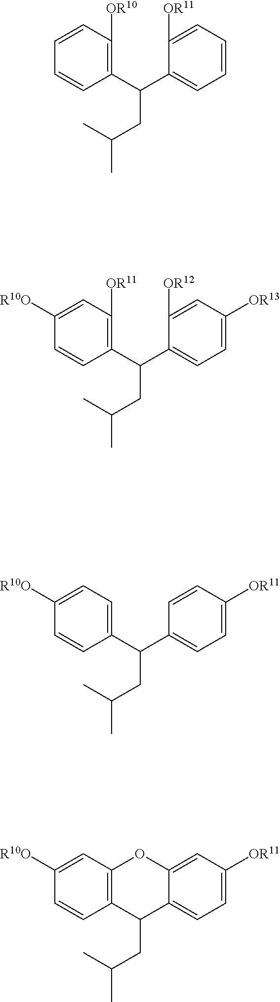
C1(C(C2=C([OR10])C=CC=C2)CC(C)C)=CC=CC=C1[OR11].C12=CC=C([OR11])C=C1OC1=C(C=CC([R10O])=C1)C2CC(C)C.C1(C(C2=C([OR11])C=C([R10O])C=C2)CC(C)C)=CC=C([OR13])C=C1[OR12].C1(C(C2=CC=C([R10O])C=C2)CC(C)C)=CC=C([OR11])C=C1
